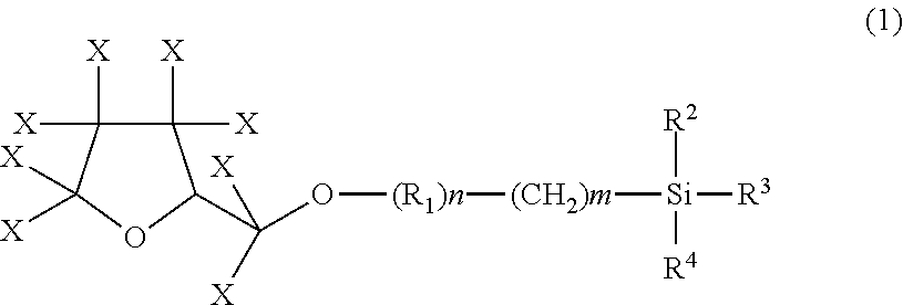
C1([X])([X])C([X])([X])C([X])([X])OC1C(O[(R1)n][(CH2)m][Si]([R3])([R2])[R4])([X])[X]
